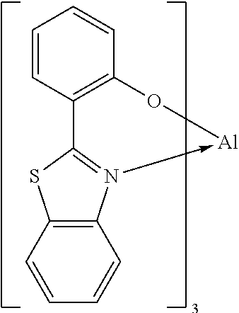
C1=CC2=C(C=C1)O[Al]-N1=C2SC2=C1C=CC=C2
